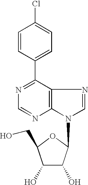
C1(C2=CC=C(Cl)C=C2)=NC=NC2=C1N=CN2C1C(O)C(O)C(CO)O1
